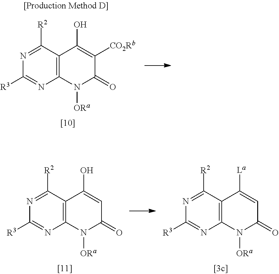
C12=C(C([R2])=NC([R3])=N1)C(O)=CC(=O)N2[ORa].C12=C(C([R2])=NC([R3])=N1)C([La])=CC(=O)N2[ORa].C12=C(C([R2])=NC([R3])=N1)C(O)=C([CO2Rb])C(=O)N2[ORa]
